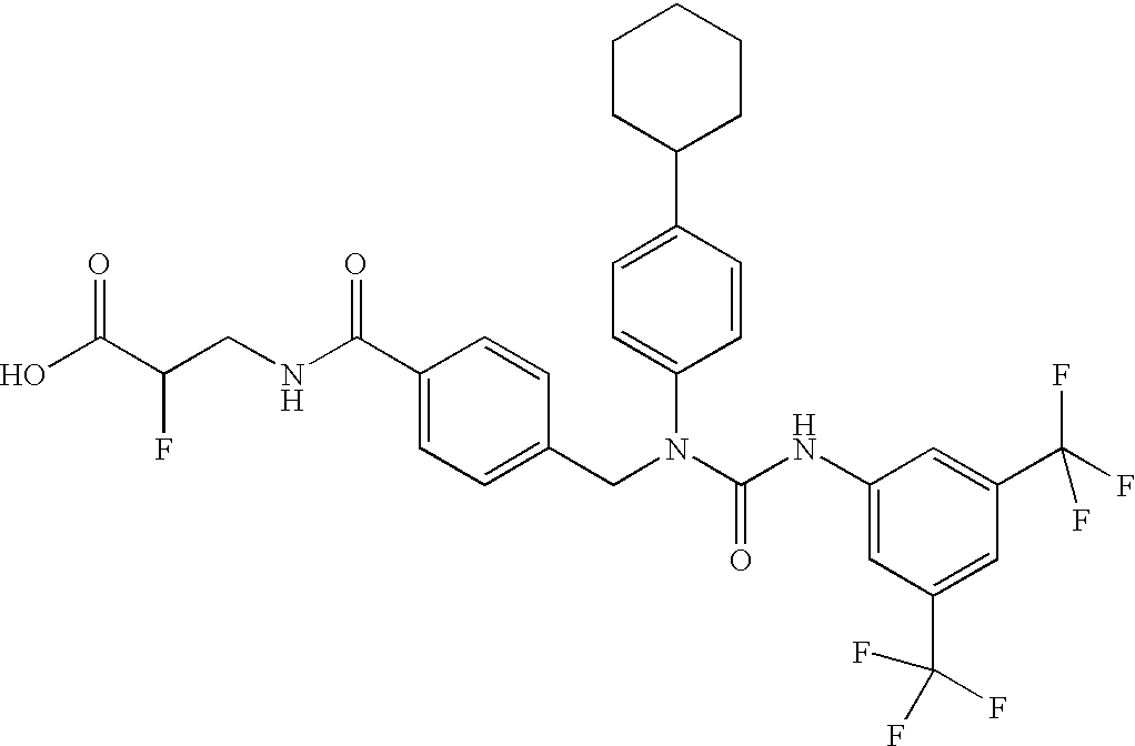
OC(C(CNC(C1=CC=C(CN(C(NC2=CC(C(F)(F)F)=CC(C(F)(F)F)=C2)=O)C2=CC=C(C3CCCCC3)C=C2)C=C1)=O)F)=O
